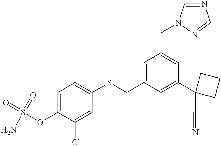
C1=C(OS(=O)(=O)N)C(Cl)=CC(SCC2=CC(CN3C=NC=N3)=CC(C3(C#N)CCC3)=C2)=C1
